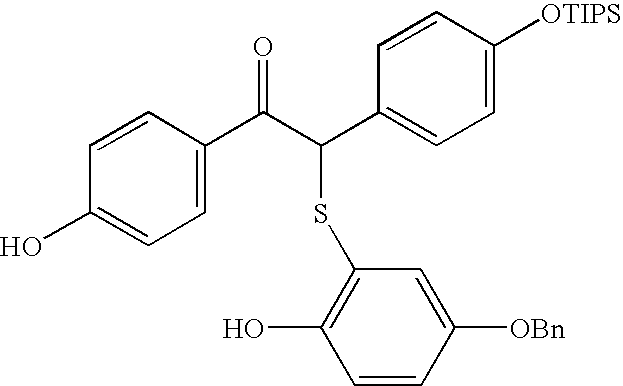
C1=CC(O)=CC=C1C(C(C1=CC=C([OTIPS])C=C1)SC1=C(O)C=CC([OBn])=C1)=O
